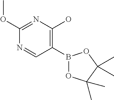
C1(B2OC(C)(C)C(C)(C)O2)=C(O)N=C(OC)N=C1
